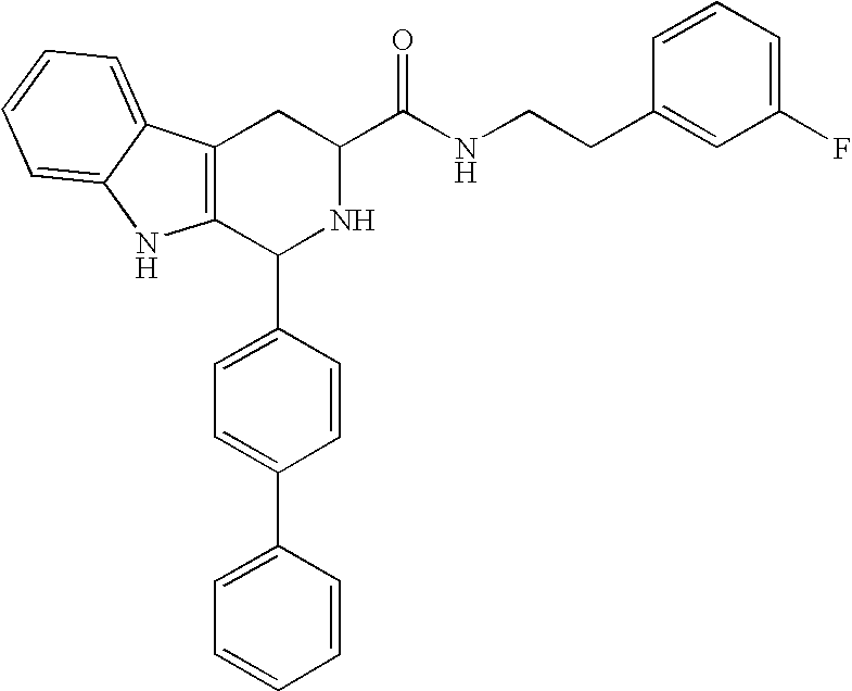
C12=C(C(C3=CC=C(C4=CC=CC=C4)C=C3)NC(C(NCCC3=CC(F)=CC=C3)=O)C1)NC1=CC=CC=C21
